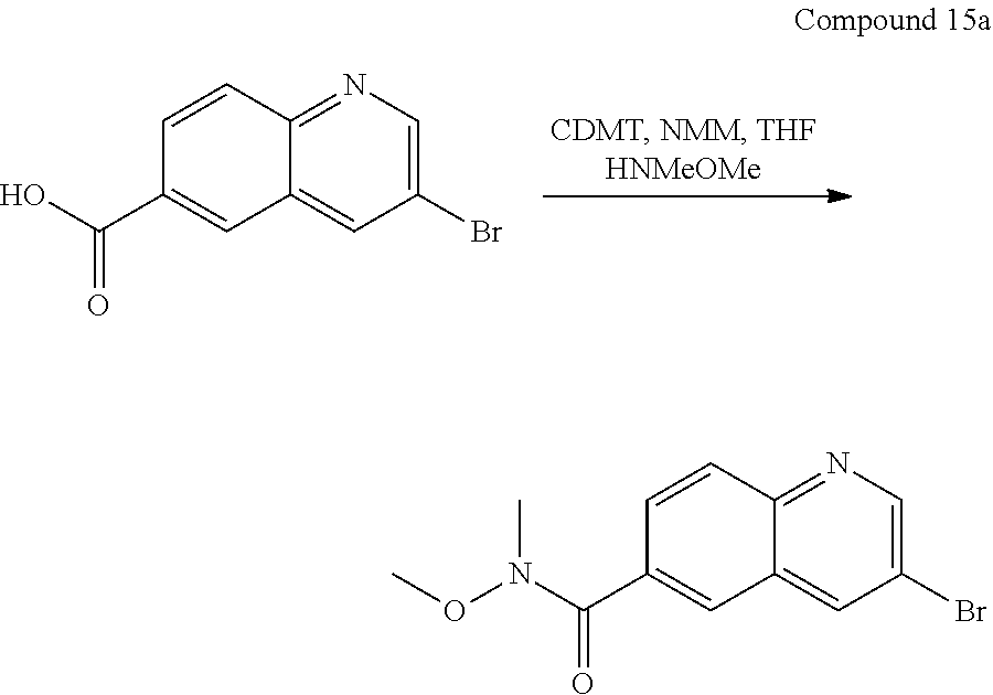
C1(Br)=CN=C2C(=C1)C=C(C(O)=O)C=C2.C1(Br)=CN=C2C(=C1)C=C(C(N(OC)C)=O)C=C2
